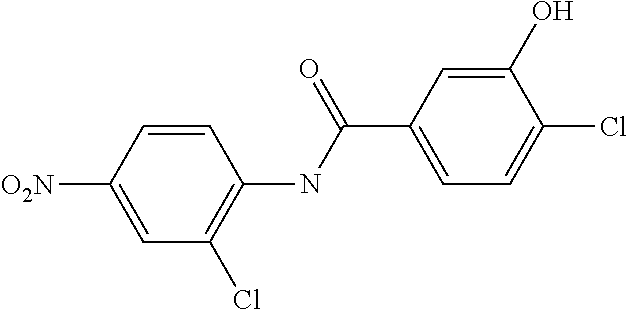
C1=C([O2N])C=CC(NC(C2=CC=C(Cl)C(O)=C2)=O)=C1Cl
